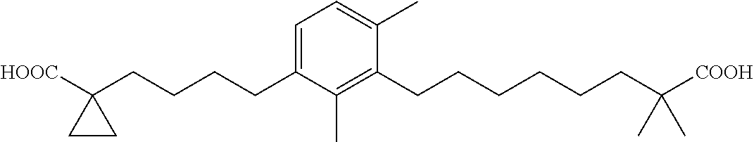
C1=C(CCCCC2([HOOC])CC2)C(C)=C(CCCCCCC([COOH])(C)C)C(C)=C1
